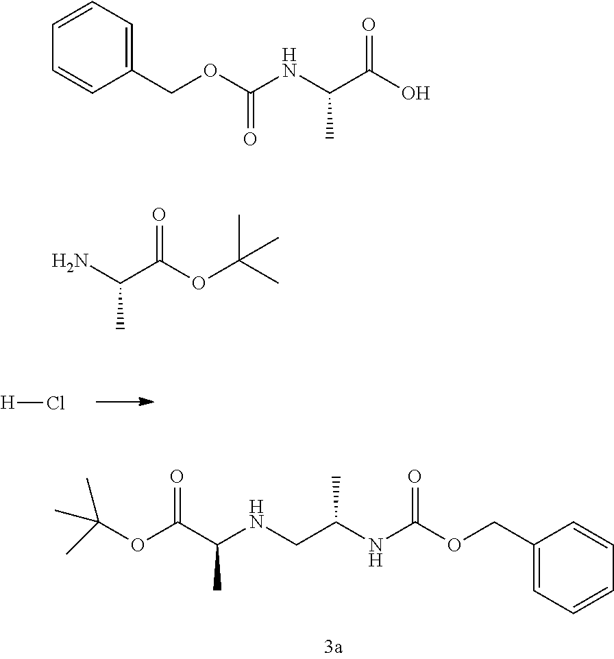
C1(COC(NC(CNC(C(OC(C)(C)C)=O)C)C)=O)=CC=CC=C1.[H]Cl.C1(COC(NC(C(O)=O)C)=O)=CC=CC=C1.NC(C(OC(C)(C)C)=O)C
